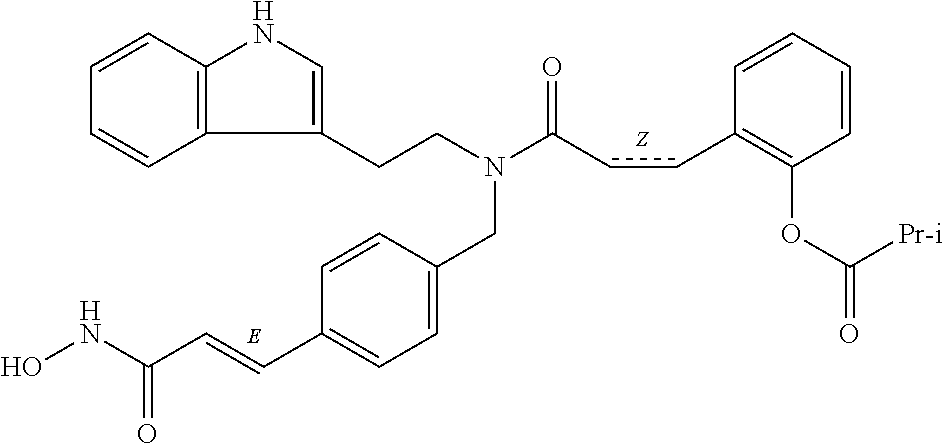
C1=CC2=C(C=C1)C(CCN(C(ccC1=C(OC([Pr-i])=O)C=CC=C1)=O)CC1=CC=C(C=CC(NO)=O)C=C1)=CN2
